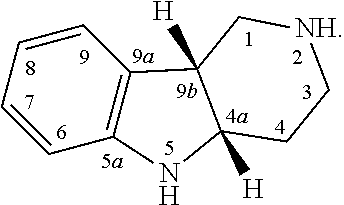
C12=C(C=CC=C1)C1([H])C([H])(N2)CC[NH]C1
